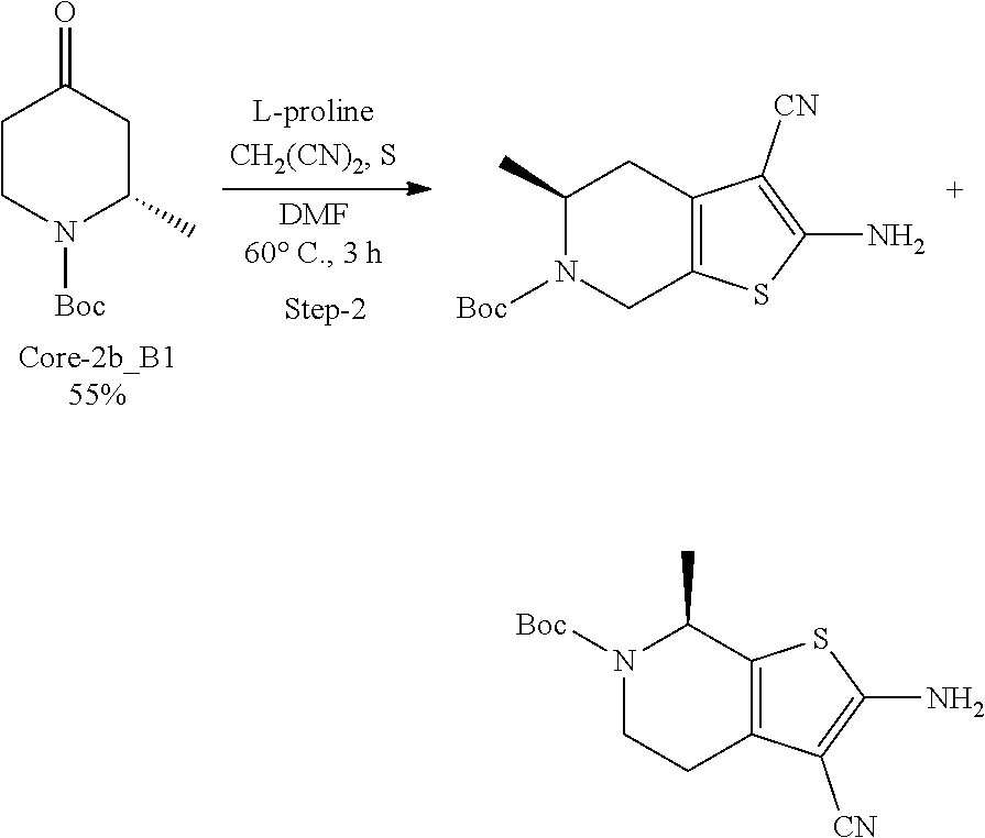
C1CN([Boc])C(C)CC1=O.C1(C)N([Boc])CC2=C(C1)C([CN])=C(N)S2.N1([Boc])CCC2=C(C1C)SC(N)=C2[CN]
